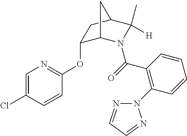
C1(OC2=NC=C(Cl)C=C2)C2N(C(=O)C3=C(N4N=CC=N4)C=CC=C3)C(C)([H])C(C1)C2
